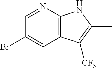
C12=C(N=CC(Br)=C1)NC(C)=C2[CF3]
